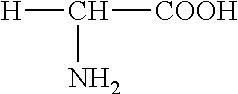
[H]C(N)[COOH]
